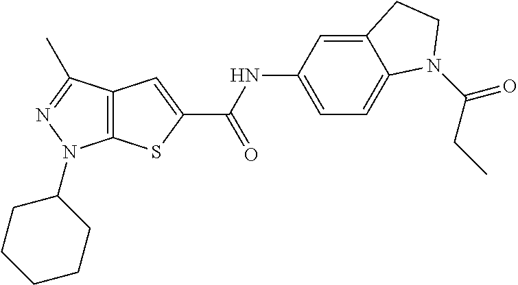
C12=C(C(C)=NN1C1CCCCC1)C=C(C(NC1=CC=C3C(=C1)CCN3C(CC)=O)=O)S2
